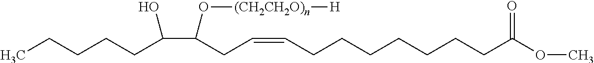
CCCCCC(C(CC=CCCCCCCCC(OC)=O)O[(CH2CH2O)n][H])O
